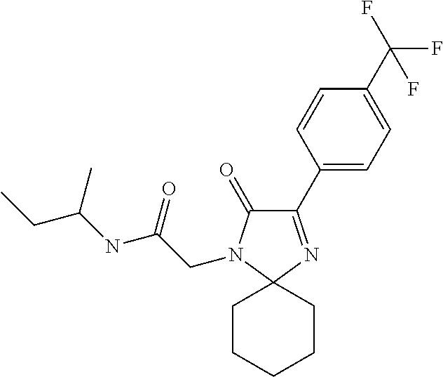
C1(C2=CC=C(C(F)(F)F)C=C2)=NC2(N(CC(NC(CC)C)=O)C1=O)CCCCC2
